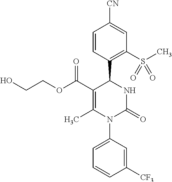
C1=CC(C2C(C(OCCO)=O)=C(C)N(C3=CC=CC([CF3])=C3)C(=O)N2)=C(S(C)(=O)=O)C=C1[CN]
